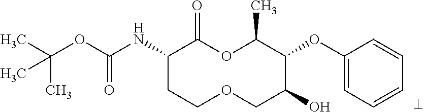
C1(NC(OC(C)(C)C)=O)CCOCC(O)C(OC2=CC=CC=C2)C(C)OC1=O
